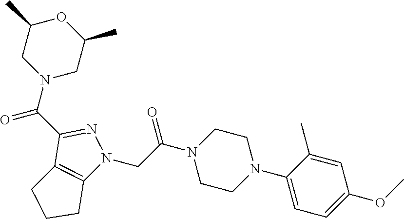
C1(C(N2CC(C)OC(C)C2)=O)=NN(CC(N2CCN(C3=CC=C(OC)C=C3C)CC2)=O)C2=C1CCC2
